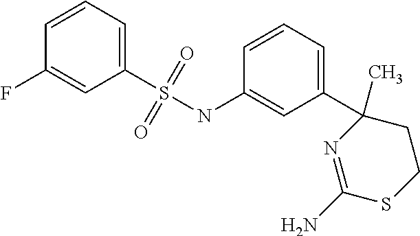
C1(S(NC2=CC(C3(C)N=C(N)SCC3)=CC=C2)(=O)=O)=CC=CC(F)=C1
